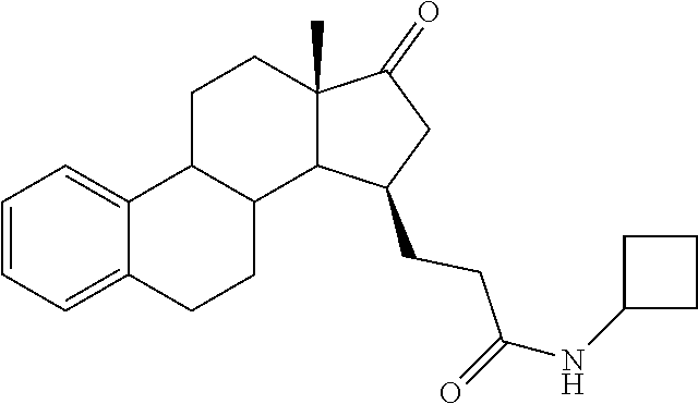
C1=CC=C2C(=C1)C1CCC3(C)C(=O)CC(CCC(=O)NC4CCC4)C3C1CC2
